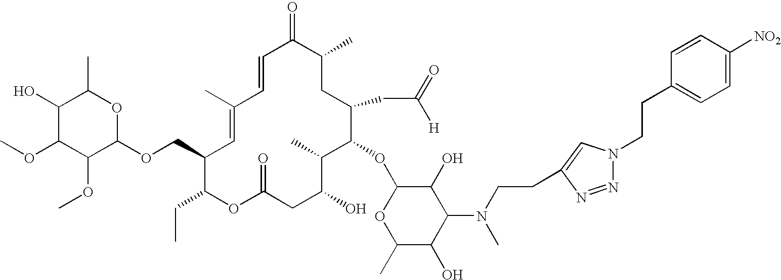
C1=CC(C)=CC(COC2OC(C)C(O)C(OC)C2OC)C(CC)OC(=O)CC(O)C(C)C(OC2OC(C)C(O)C(N(C)CCC3=CN(CCC4=CC=C([NO2])C=C4)N=N3)C2O)C(CC([H])=O)CC(C)C1=O
